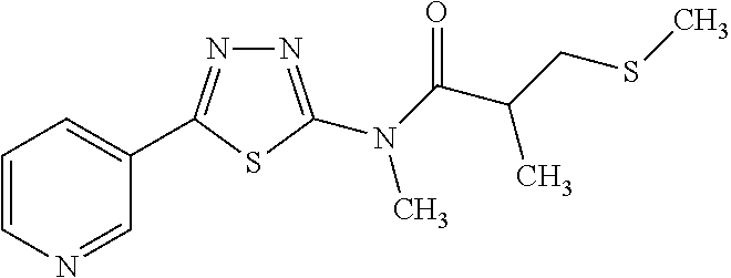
C1=CN=CC(C2=NN=C(N(C(C(CSC)C)=O)C)S2)=C1
